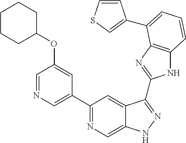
C1(C2=NC=C3C(=C2)C(C2=NC4=C(N2)C=CC=C4C2=CSC=C2)=NN3)=CN=CC(OC2CCCCC2)=C1
